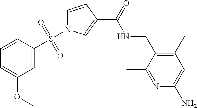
C1(C(=O)NCC2=C(C)C=C(N)N=C2C)=CN(S(=O)(=O)C2=CC(OC)=CC=C2)C=C1
